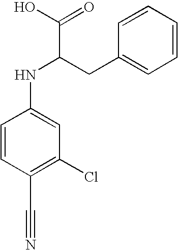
C1=CC(C#N)=C(Cl)C=C1NC(C(=O)O)CC1=CC=CC=C1
